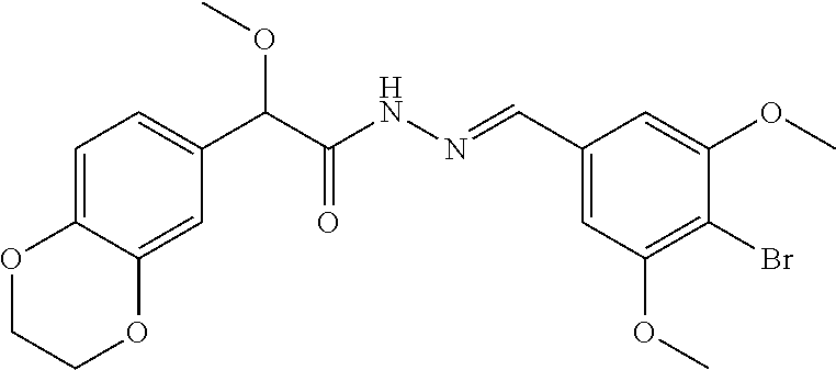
C(C(NN=CC1=CC(OC)=C(Br)C(OC)=C1)=O)(OC)C1=CC=C2C(=C1)OCCO2
